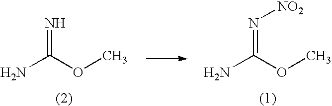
NC(OC)=N.NC(OC)=N[NO2]
